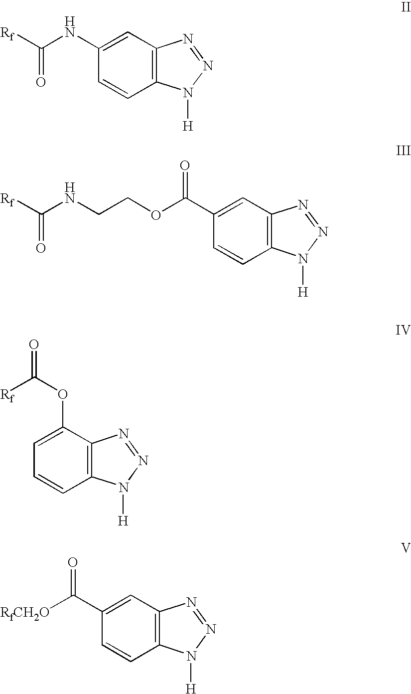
C12=C(C=C(NC([Rf])=O)C=C1)N=NN2[H].C12=C(C=C(C(OCCNC([Rf])=O)=O)C=C1)N=NN2[H].C12=C(C(OC(=O)[Rf])=CC=C1)N=NN2[H].C12=C(C=C(C([RfCH2O])=O)C=C1)N=NN2[H]
